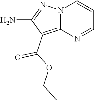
N12C(=C(C(OCC)=O)C(N)=N1)N=CC=C2
